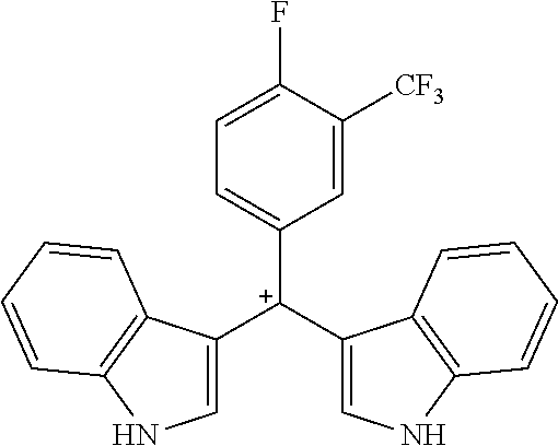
C1([C+](C2=CNC3=C2C=CC=C3)C2=CNC3=C2C=CC=C3)=CC=C(F)C([CF3])=C1
